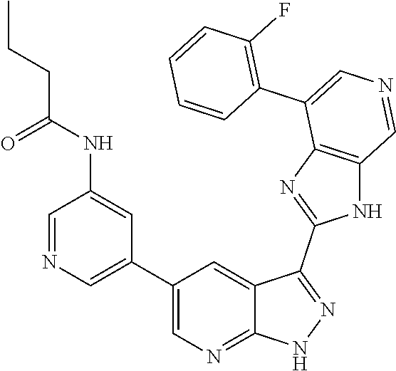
C1(C2=CN=CC(NC(=O)CCC)=C2)=CN=C2C(=C1)C(C1=NC3=C(N1)C=NC=C3C1=C(F)C=CC=C1)=NN2
